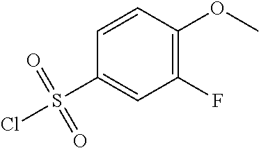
ClS(=O)(=O)C1=CC(F)=C(OC)C=C1
